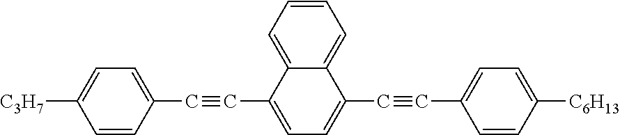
C1(C#CC2=CC=C(C#CC3=CC=C([C6H13])C=C3)C3=CC=CC=C23)=CC=C([C3H7])C=C1
